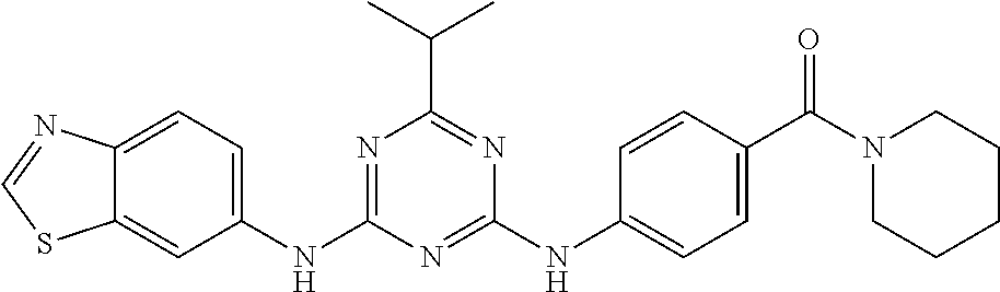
C1=C(NC2=NC(C(C)C)=NC(NC3=CC=C(C(N4CCCCC4)=O)C=C3)=N2)C=C2C(=C1)N=CS2
